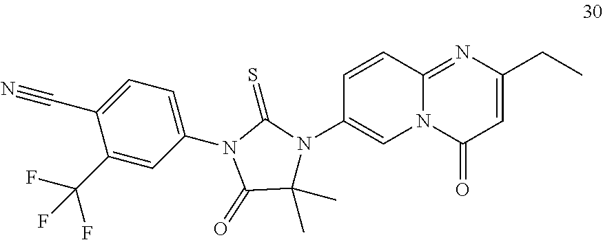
CCC1=CC(=O)N2C(=N1)C=CC(N1C(C)(C)C(=O)N(C3=CC=C(C#N)C(C(F)(F)F)=C3)C1=S)=C2
